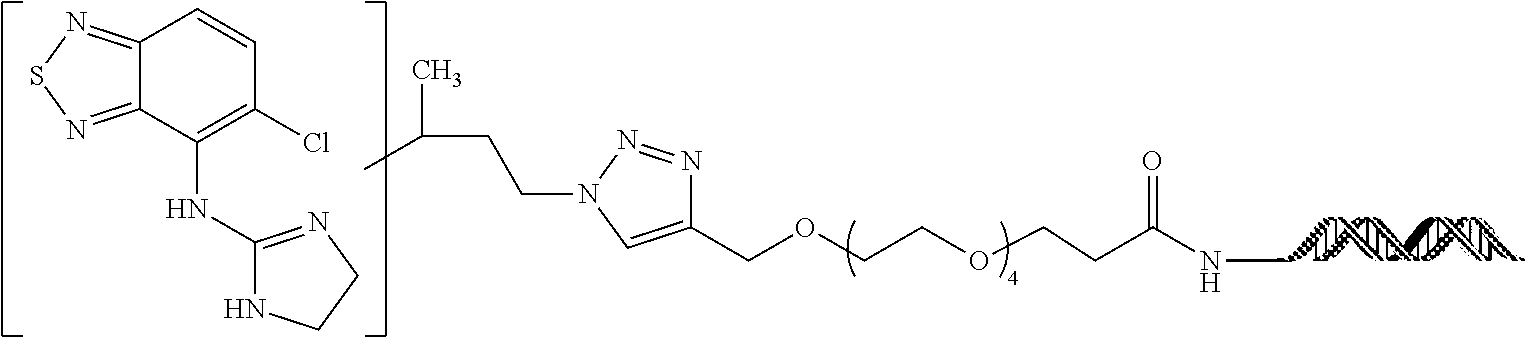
C1(COCCOCCC(NC)=O)=CN(CCC(C)C)N=N1.C12=NSN=C1C(NC1=NCCN1)=C(Cl)C=C2
